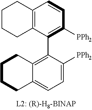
C1CCC2=C(C1)C=CC([PPh2])=C2C1=C2C(=CC=C1[PPh2])CCCC2
